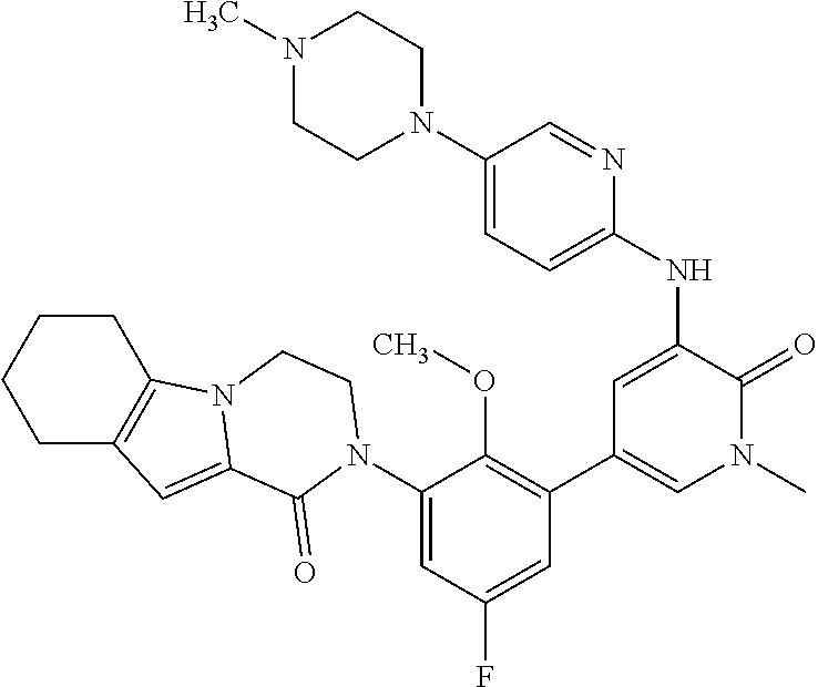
C1(N2C(=O)C3=CC4=C(CCCC4)N3CC2)=CC(F)=CC(C2=CN(C)C(=O)C(NC3=CC=C(N4CCN(C)CC4)C=N3)=C2)=C1OC
